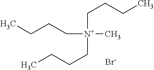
C([N+](CCCC)(C)CCCC)CCC.[Br-]
